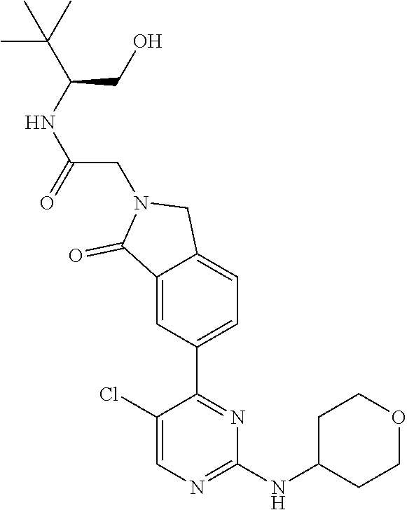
C1(Cl)=CN=C(NC2CCOCC2)N=C1C1=CC=C2C(=C1)C(=O)N(CC(=O)NC(C(C)(C)C)CO)C2
